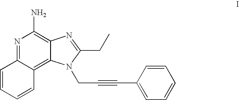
N1=C2C(=C3C(=C1N)N=C(CC)N3CC#CC1=CC=CC=C1)C=CC=C2
